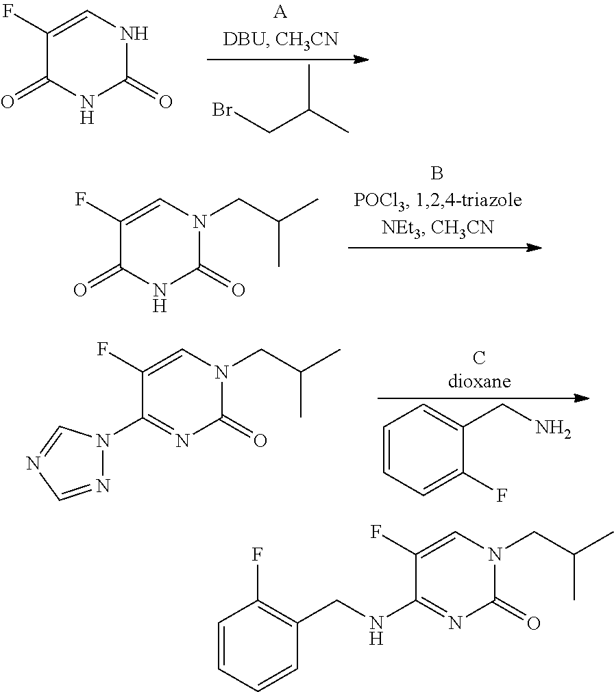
BrCC(C)C.C1(F)=CNC(=O)NC1=O.C1(F)=CN(CC(C)C)C(=O)NC1=O.C1=CC=C(F)C(CN)=C1.C1(F)=CN(CC(C)C)C(=O)N=C1N1N=CN=C1.C1(F)=CN(CC(C)C)C(=O)N=C1NCC1=C(F)C=CC=C1
